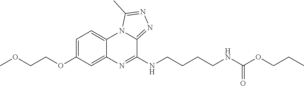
C1=C(OCCOC)C=C2C(=C1)N1C(=NN=C1C)C(NCCCCNC(OCCC)=O)=N2
